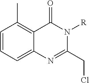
C12=CC=CC(C)=C1C(=O)N([R])C(CCl)=N2
